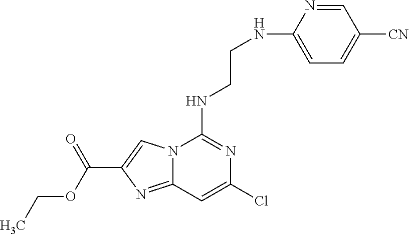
C1(NCCNC2=NC(Cl)=CC3=NC(C(=O)OCC)=CN23)=CC=C([CN])C=N1
